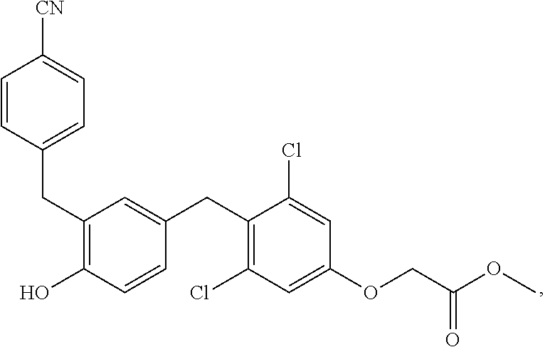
C(C1=C(O)C=CC(CC2=C(Cl)C=C(OCC(OC)=O)C=C2Cl)=C1)C1=CC=C([CN])C=C1
